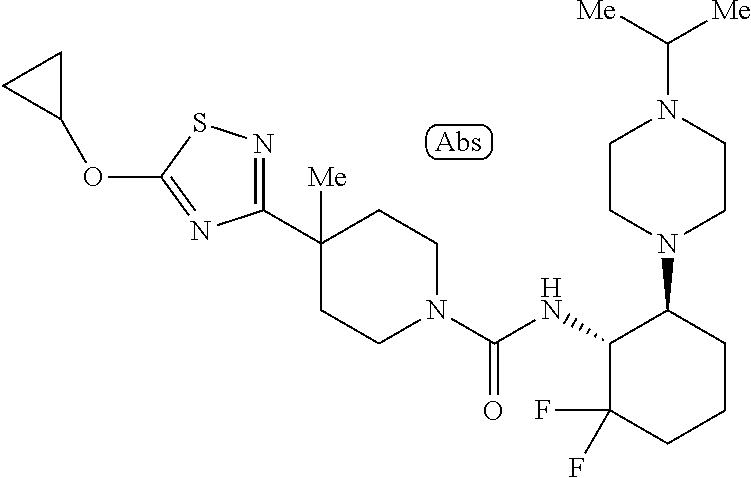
C1(C2([Me])CCN(C(NC3C(F)(F)CCCC3N3CCN(C([Me])[Me])CC3)=O)CC2)=NSC(OC2CC2)=N1
